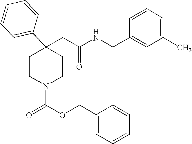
C(C1(C2=CC=CC=C2)CCN(C(OCC2=CC=CC=C2)=O)CC1)C(NCC1=CC(C)=CC=C1)=O
